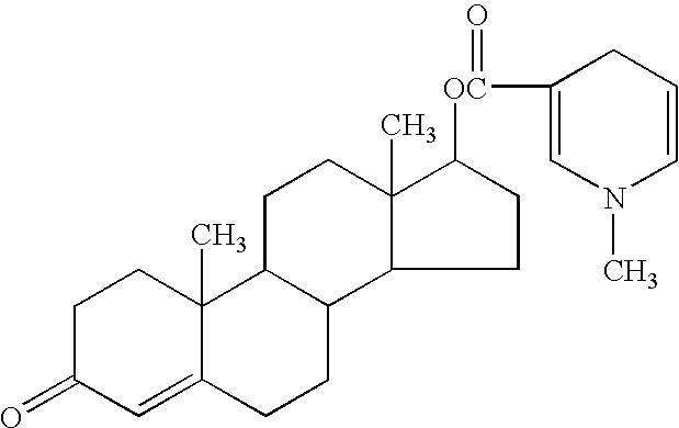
C1C(=O)C=C2C(C)(C1)C1C(CC2)C2C(C)(CC1)C([OC](=O)C1=CN(C)C=CC1)CC2
